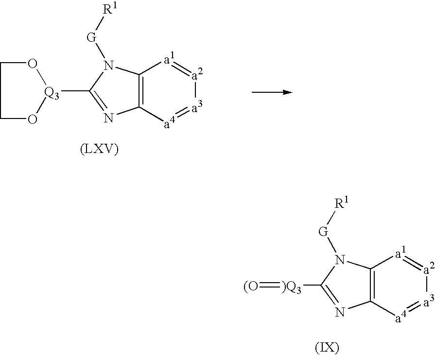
C12=C([a4]=[a3][a2]=[a1]1)N=C([Q3]1OCCO1)N2[G][R1].C12=C([a4]=[a3][a2]=[a1]1)N=C([)Q3]=[(O])N2[G][R1]
